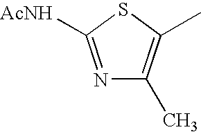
N1=C([AcNH])SC(C)=C1C
